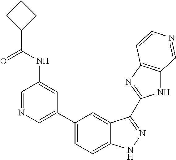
C1(C2=CN=CC(NC(C3CCC3)=O)=C2)=CC=C2C(=C1)C(C1=NC3=C(N1)C=NC=C3)=NN2
